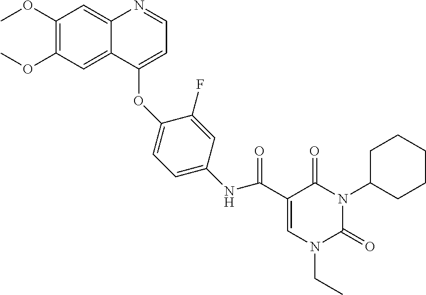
C1(OC)=C(OC)C=C2C(=C1)N=CC=C2OC1=CC=C(NC(C2=CN(CC)C(=O)N(C3CCCCC3)C2=O)=O)C=C1F
